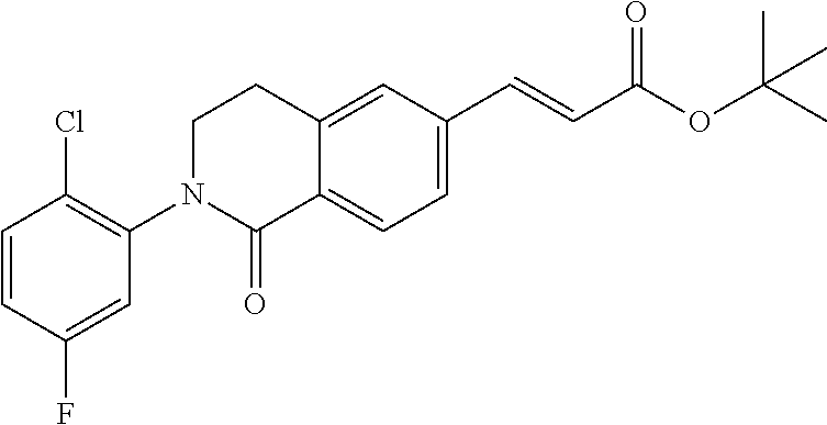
C1=CC(F)=CC(N2C(=O)C3=CC=C(C=CC(OC(C)(C)C)=O)C=C3CC2)=C1Cl
